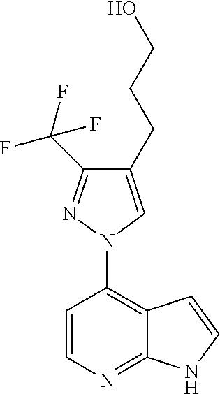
C12=C(N3C=C(CCCO)C(C(F)(F)F)=N3)C=CN=C1NC=C2
